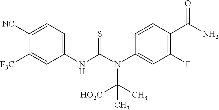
C1([NC])=CC=C(NC(N(C2=CC(F)=C(C(N)=O)C=C2)C([HO2C])(C)C)=S)C=C1[F3C]
